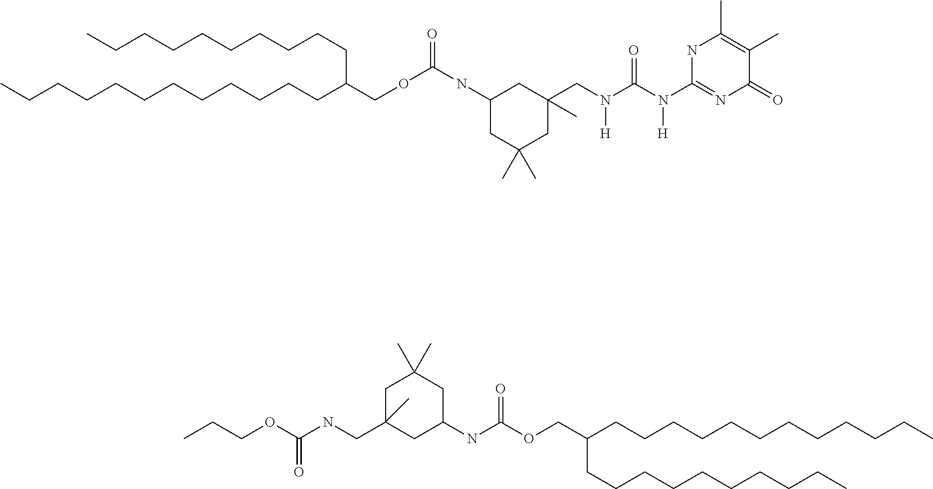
C(CCCCCCCCCC(COC(=O)NC1CC(C)(C)CC(C)(CN(C(N(C2=NC(=O)C(C)=C(C)N2)[H])=O)[H])C1)CCCCCCCCCC)CC.C(COC(NCC1(C)CC(C)(C)CC(NC(OCC(CCCCCCCCCCCC)CCCCCCCCCC)=O)C1)=O)C
